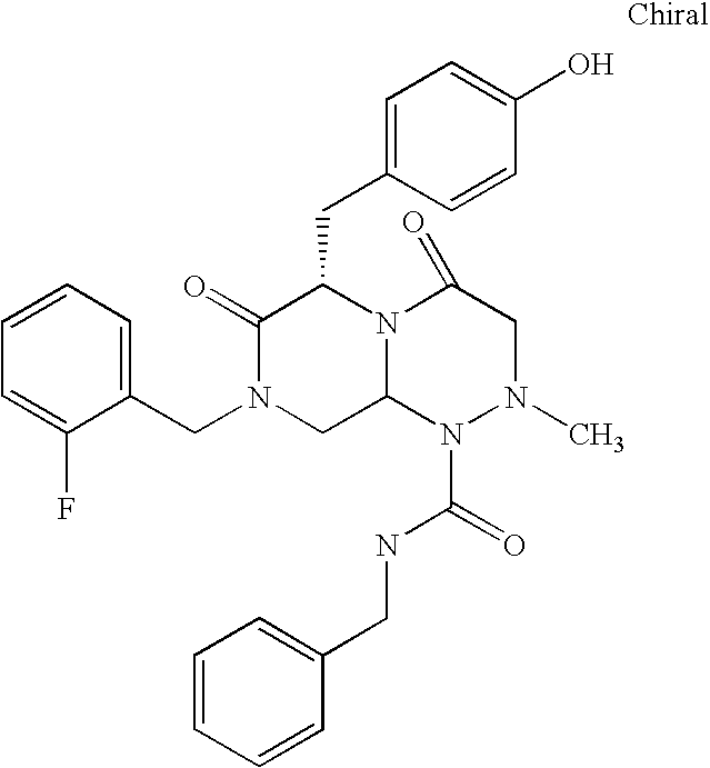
C1=CC=C(CN2CC3N(C(CC4=CC=C(O)C=C4)C2=O)C(=O)CN(C)N3C(=O)NCC2=CC=CC=C2)C(F)=C1
